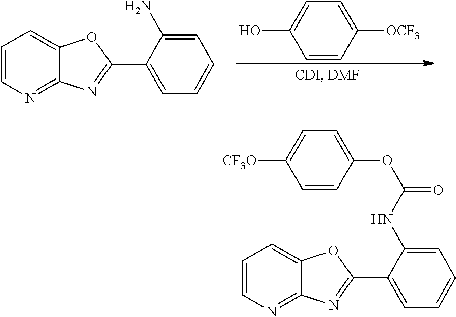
C1=CN=C2C(=C1)OC(C1=CC=CC=C1N)=N2.C1=CC([OCF3])=CC=C1O.N1=C2C(=CC=C1)OC(C1=CC=CC=C1NC(=O)OC1=CC=C([CF3O])C=C1)=N2
